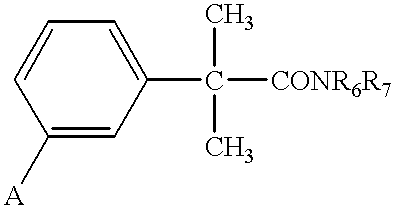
C1=CC([A])=CC(C(C)(C)[CONR6R7])=C1
